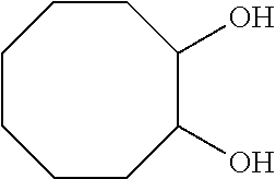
C1CCCC(O)C(O)CC1
